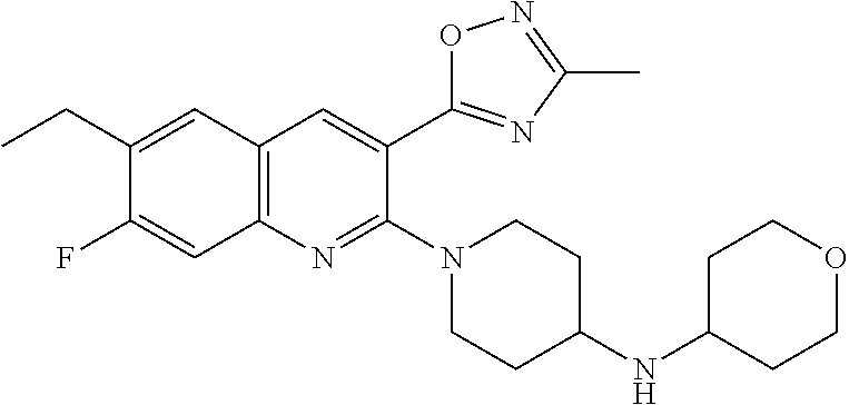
C1(CC)=CC2=C(N=C(N3CCC(NC4CCOCC4)CC3)C(C3=NC(C)=NO3)=C2)C=C1F
